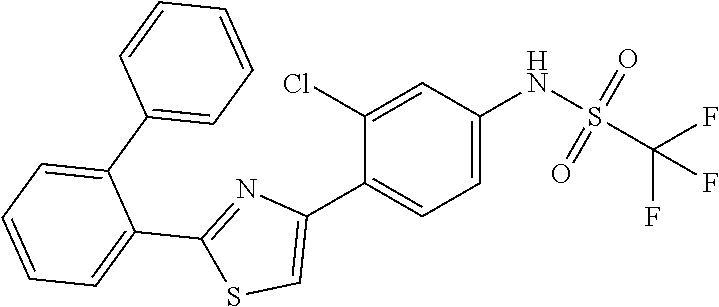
C1=C(NS(=O)(=O)C(F)(F)F)C=C(Cl)C(C2=CSC(C3=CC=CC=C3C3=CC=CC=C3)=N2)=C1
